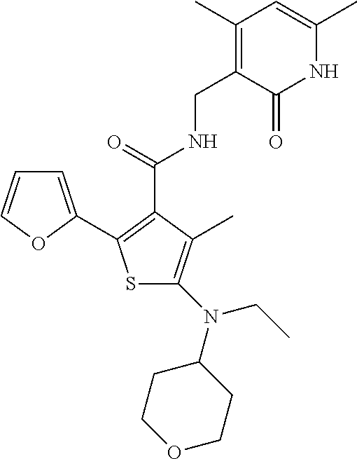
S1C(N(C2CCOCC2)CC)=C(C)C(C(=O)NCC2=C(C)C=C(C)NC2=O)=C1C1=CC=CO1
